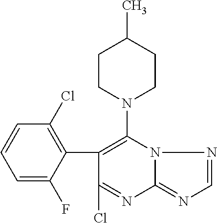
C1(C2=C(N3CCC(C)CC3)N3C(=NC=N3)N=C2Cl)=C(Cl)C=CC=C1F
